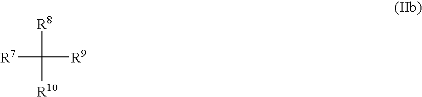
[R7]C([R9])([R8])[R10]
